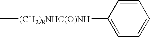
C1=CC([(CH2)8NHC(O)NH]C)=CC=C1
